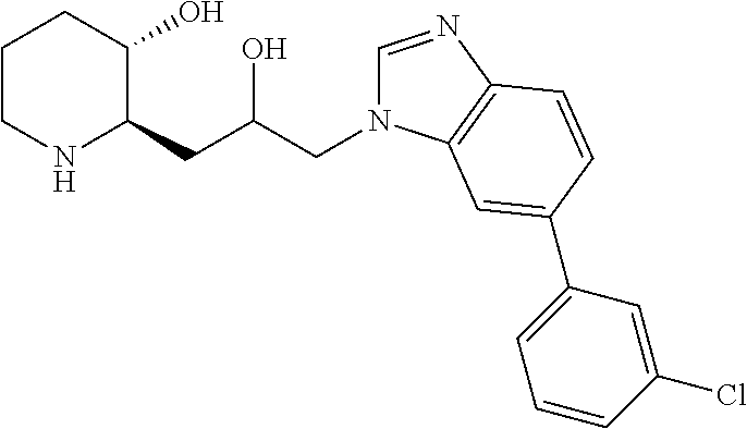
C1CNC(CC(O)CN2C=NC3=C2C=C(C2=CC=CC(Cl)=C2)C=C3)C(O)C1
